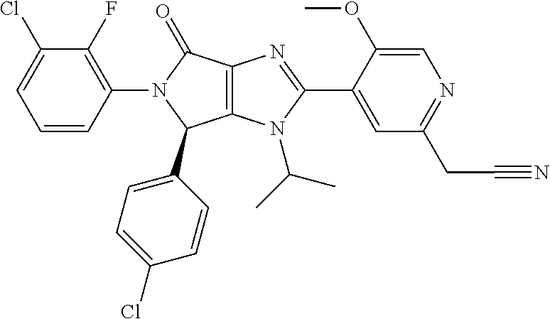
C12=C(N(C(C)C)C(C3=CC(CC#N)=NC=C3OC)=N1)C(C1=CC=C(Cl)C=C1)N(C1=C(F)C(Cl)=CC=C1)C2=O
